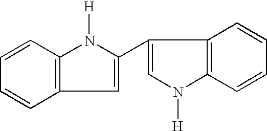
C1=CC=CC2=C1N([H])C(C1=CN([H])C3=C1C=CC=C3)=C2
